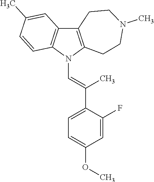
C12=C(N(C=C(C3=CC=C(OC)C=C3F)C)C3=C1C=C(C)C=C3)CCN(C)CC2
